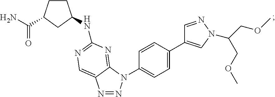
N1=NN(C2=CC=C(C3=CN(C(COC)COC)N=C3)C=C2)C2=NC(NC3CCC(C(N)=O)C3)=NC=C12
